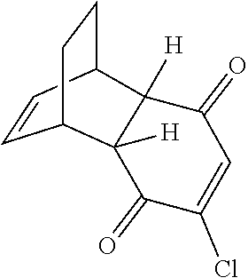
C1=CC2CCC1C1([H])C2([H])C(=O)C=C(Cl)C1=O
